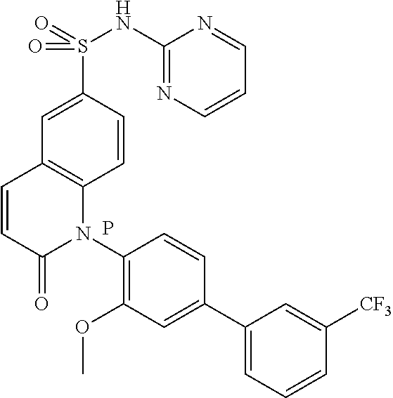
C12=C(C=CC(S(=O)(NC3=NC=CC=N3)=O)=C1)N(C1=C(OC)C=C(C3=CC=CC([CF3])=C3)C=C1)C(=O)C=C2.P
